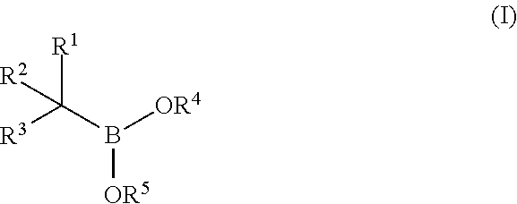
C([R1])([R3])([R2])B([OR4])[OR5]
